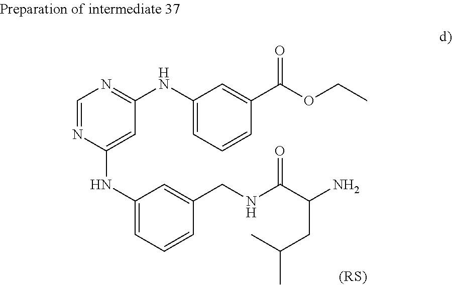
C1=NC(NC2=CC=CC(CNC(=O)C(N)CC(C)C)=C2)=CC(NC2=CC=CC(C(=O)OCC)=C2)=N1
